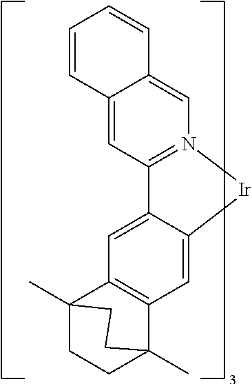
C12=CC3=C(C=C1[Ir]N1=C2C=C2C(=C1)C=CC=C2)C1(C)CCC3(C)CC1
